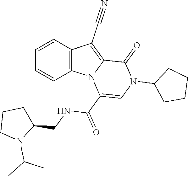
C1=CC2=C(C=C1)N1C(=C2C#N)C(=O)N(C2CCCC2)C=C1C(=O)NCC1CCCN1C(C)C
